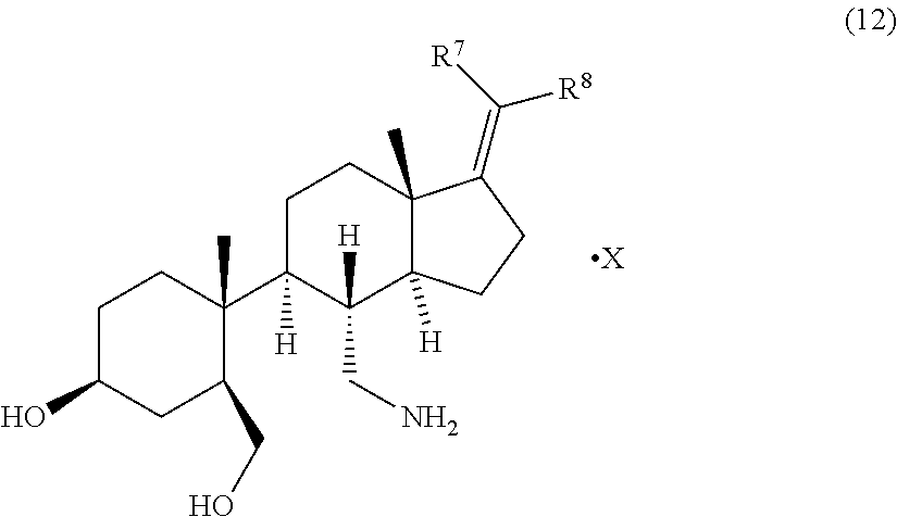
C1C(O)CC(CO)C(C2([H])C(CN)([H])C3([H])C(C)(CC2)C(=C([R7])[R8])CC3)(C)C1.[X]
